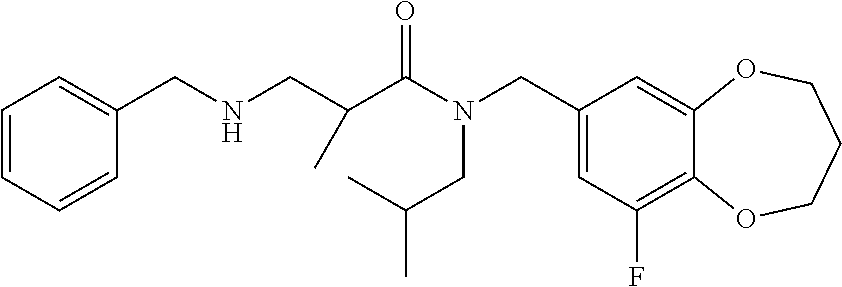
C1(CN(CC(C)C)C(C(C)CNCC2=CC=CC=C2)=O)=CC(F)=C2C(=C1)OCCCO2
